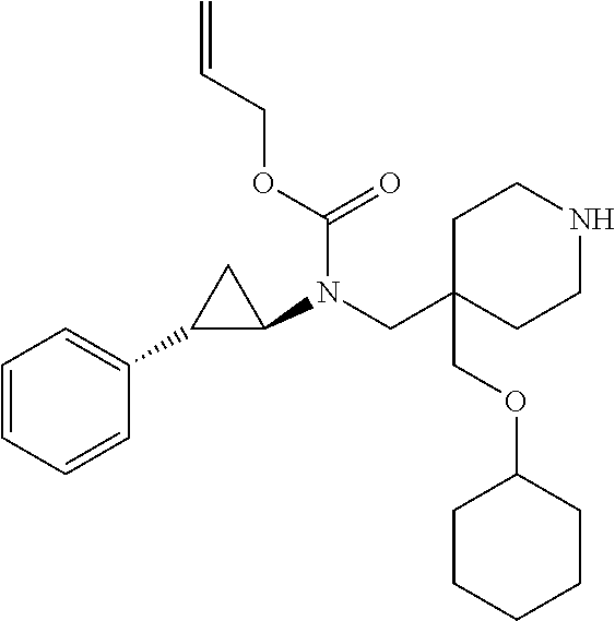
C1C(COC2CCCCC2)(CN(C2CC2C2=CC=CC=C2)C(OCC=C)=O)CCNC1
